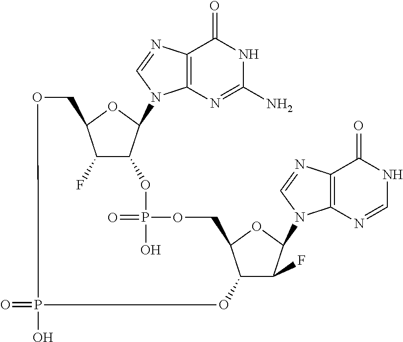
C12=C(N=CN1C1C3C(F)C(O1)COP(O)(=O)OC1C(F)C(N4C5=C(C(=O)NC=N5)N=C4)OC1COP(=O)(O)O3)C(=O)NC(N)=N2
